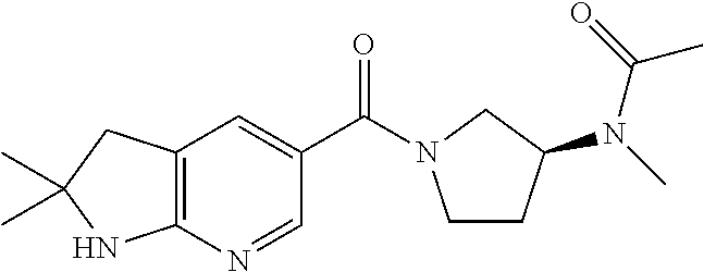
C12=C(C=C(C(=O)N3CCC(N(C(C)=O)C)C3)C=N1)CC(C)(C)N2
